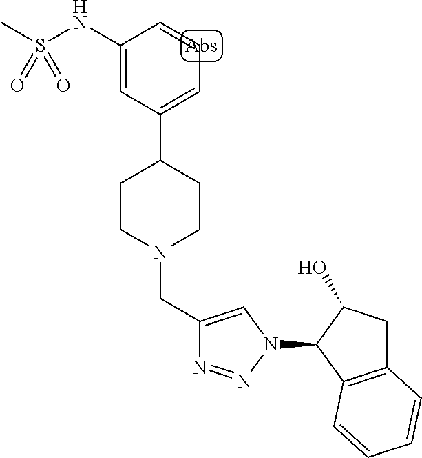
C1(NS(C)(=O)=O)=CC(C2CCN(CC3=CN(C4C5=C(CC4O)C=CC=C5)N=N3)CC2)=CC=C1
